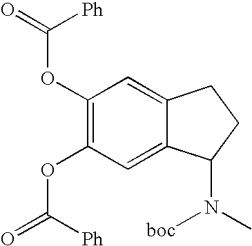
C1(OC(=O)[Ph])=C(OC(=O)[Ph])C=C2C(=C1)CCC2N([boc])C
